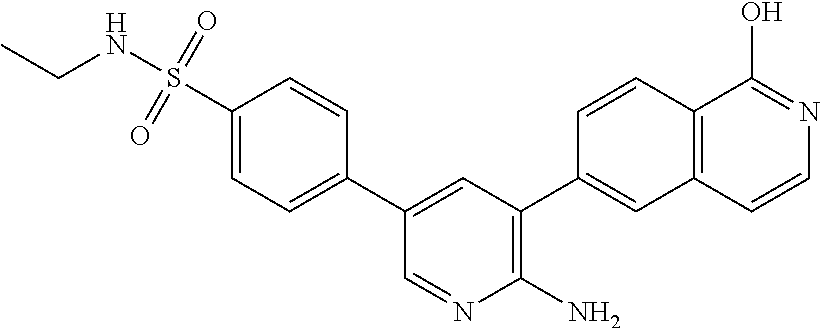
C1=C(C2=CC=C(S(NCC)(=O)=O)C=C2)C=NC(N)=C1C1=CC2=C(C=C1)C(O)=NC=C2
